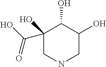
C1(C(O)=O)(O)CNCC(O)C1O
